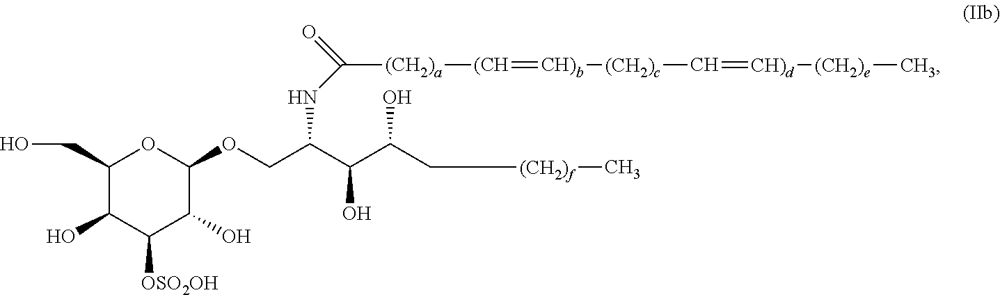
C1(CO)C(O)C([OSO2OH])C(O)C(OCC(C(C(CC[(CH2)f]C)O)O)NC([(CH2)a][(CH]=[CH)b][(CH2)c]C=[CH)d][(CH2)e]C)=O)O1
